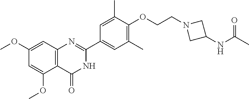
C1(OC)=CC2=C(C(OC)=C1)C(=O)NC(C1=CC(C)=C(OCCN3CC(NC(C)=O)C3)C(C)=C1)=N2
